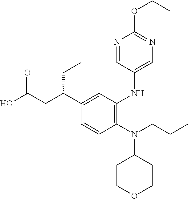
C1(N(C2CCOCC2)CCC)=C(NC2=CN=C(OCC)N=C2)C=C(C(CC(O)=O)CC)C=C1
